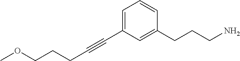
C1=C(C#CCCCOC)C=C(CCCN)C=C1
